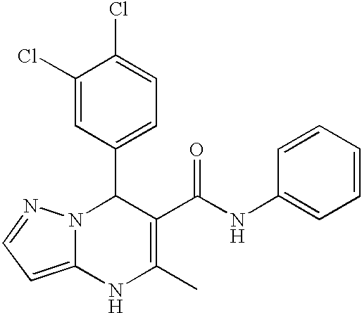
C1(Cl)=CC(C2N3C(=CC=N3)NC(C)=C2C(NC2=CC=CC=C2)=O)=CC=C1Cl
